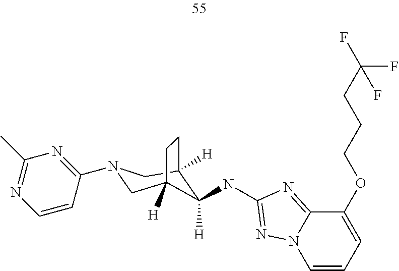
C12=NC(NC3([H])C4([H])CN(C5=NC(C)=NC=C5)CC3([H])CC4)=NN1C=CC=C2OCCCC(F)(F)F
